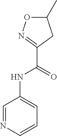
C1(NC(C2=NOC(C)C2)=O)=CC=CN=C1
